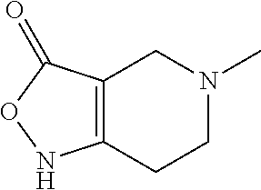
C12=C(C(=O)ON1)CN(C)CC2
